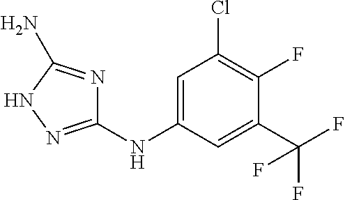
C1(NC2=CC(Cl)=C(F)C(C(F)(F)F)=C2)=NNC(N)=N1
